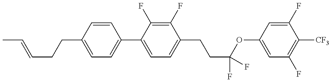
C1=C(CCC=CC)C=CC(C2=CC=C(CCC(OC3=CC(F)=C([CF3])C(F)=C3)(F)F)C(F)=C2F)=C1
